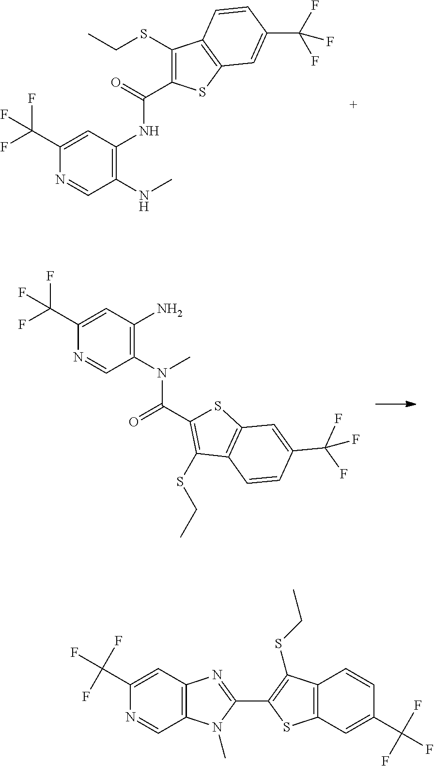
C1(NC)=C(NC(=O)C2=C(SCC)C3=C(S2)C=C(C(F)(F)F)C=C3)C=C(C(F)(F)F)N=C1.C1(N(C)C(=O)C2=C(SCC)C3=C(C=C(C(F)(F)F)C=C3)S2)=C(N)C=C(C(F)(F)F)N=C1.C12=C(C=C(C(F)(F)F)N=C1)N=C(C1=C(SCC)C3=C(C=C(C(F)(F)F)C=C3)S1)N2C
